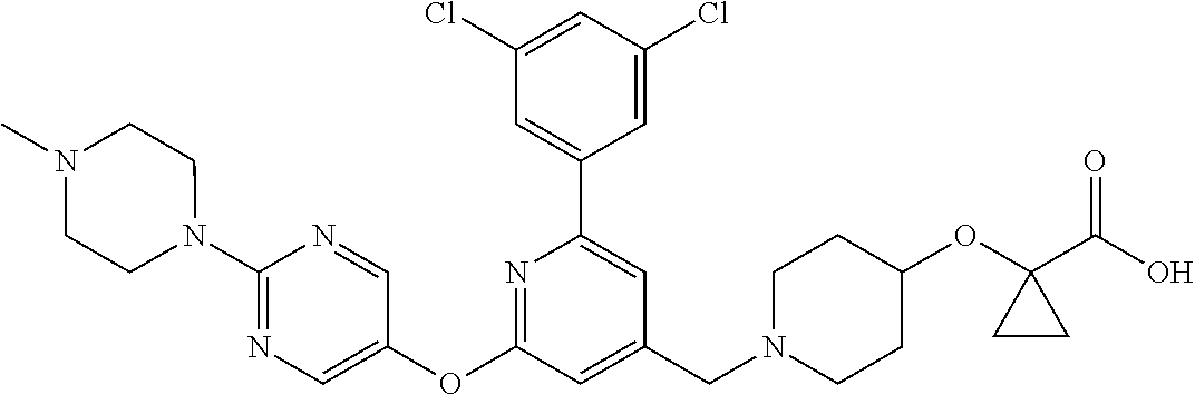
C1(Cl)=CC(Cl)=CC(C2=CC(CN3CCC(OC4(C(=O)O)CC4)CC3)=CC(OC3=CN=C(N4CCN(C)CC4)N=C3)=N2)=C1
